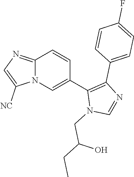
C12=NC=C([NC])N1C=C(C1=C(C3=CC=C(F)C=C3)N=CN1CC(CC)O)C=C2
